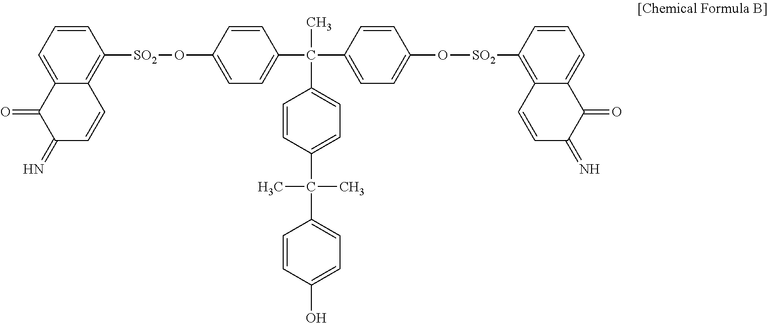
C1=CC=C2C(=C1[SO2]OC1=CC=C(C(C)(C3=CC=C(C(C)(C)C4=CC=C(O)C=C4)C=C3)C3=CC=C(O[SO2]C4=C5C(=CC=C4)C(=O)C(=N)C=C5)C=C3)C=C1)C=CC(=N)C2=O
